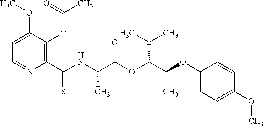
C1=C(OC)C(OC(C)=O)=C(C(NC(C(OC(C(OC2=CC=C(OC)C=C2)C)C(C)C)=O)C)=S)N=C1
